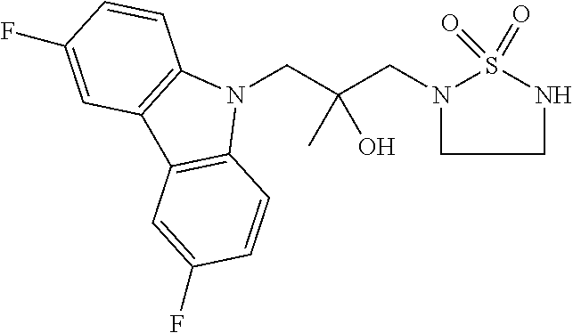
N1(CC(CN2CCNS2(=O)=O)(C)O)C2=C(C3=C1C=CC(F)=C3)C=C(F)C=C2
